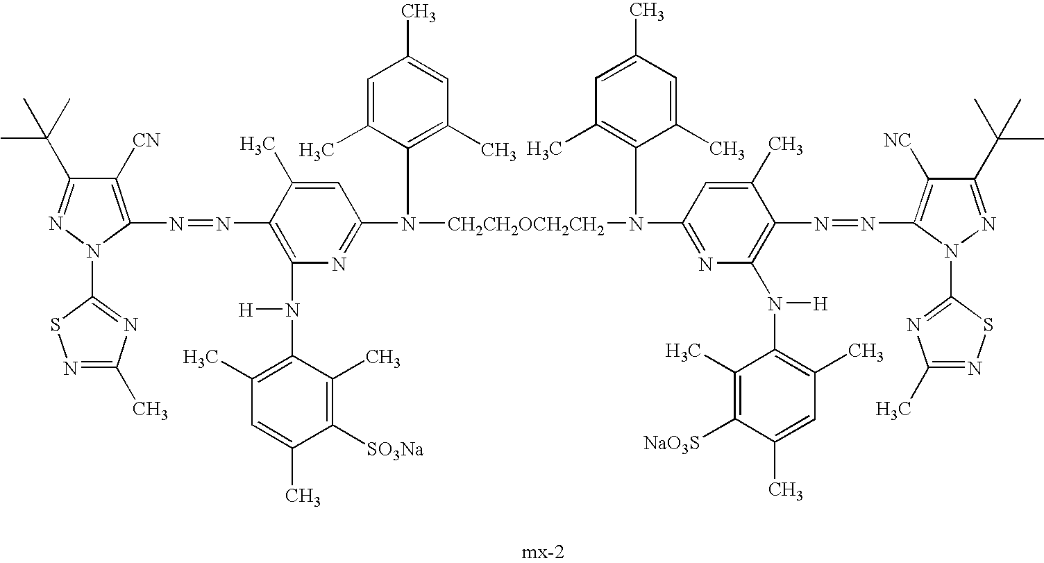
N1=C(C(C)(C)C)C([CN])=C(N=NC2=C(N([H])C3=C(C)C=C(C)C([SO3Na])=C3C)N=C(N(C3=C(C)C=C(C)C=C3C)[CH2CH2OCH2CH2]N(C3=C(C)C=C(C)C=C3C)C3=NC(N([H])C4=C(C)C=C(C)C([NaO3S])=C4C)=C(N=NC4=C([NC])C(C(C)(C)C)=NN4C4=NC(C)=NS4)C(C)=C3)C=C2C)N1C1=NC(C)=NS1
